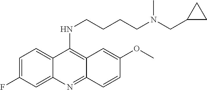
N(C1=C2C(=NC3=CC(F)=CC=C13)C=CC(OC)=C2)CCCCN(CC1CC1)C
